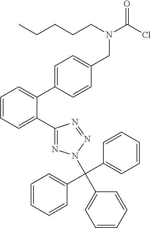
C1(C2=CC=CC=C2C2=CC=C(CN(C(Cl)=O)CCCCC)C=C2)=NN(C(C2=CC=CC=C2)(C2=CC=CC=C2)C2=CC=CC=C2)N=N1
